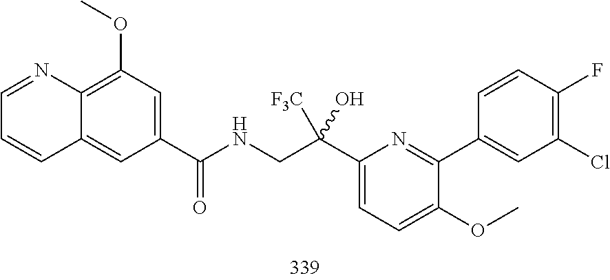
C1(Cl)=C(F)C=CC(C2=NC(C(CNC(C3=CC(OC)=C4C(=C3)C=CC=N4)=O)([F3C])O)=CC=C2OC)=C1
